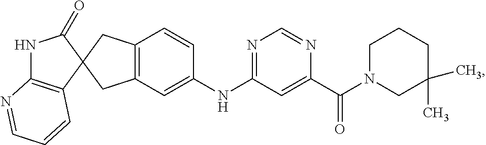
C1(=O)NC2=C(C=CC=N2)C12CC1=C(C2)C=CC(NC2=NC=NC(C(=O)N3CC(C)(C)CCC3)=C2)=C1
